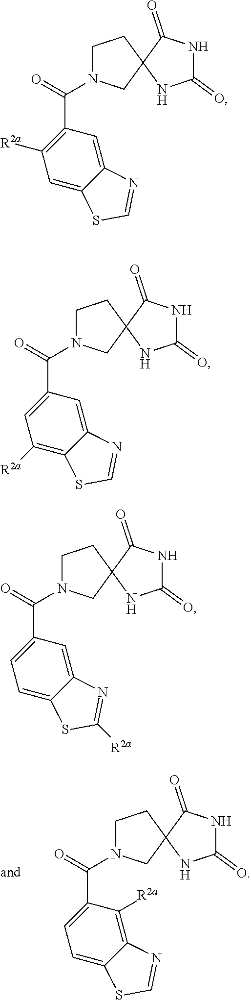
C(=O)(N1CCC2(C1)C(=O)NC(=O)N2)C1=CC=C2C(=C1[R2a])N=CS2.C(=O)(N1CCC2(C1)C(=O)NC(=O)N2)C1=C([R2a])C=C2C(=C1)N=CS2.C(=O)(N1CCC2(C1)C(=O)NC(=O)N2)C1=CC([R2a])=C2C(=C1)N=CS2.C(=O)(N1CCC2(C1)C(=O)NC(=O)N2)C1=CC=C2C(=C1)N=C([R2a])S2
